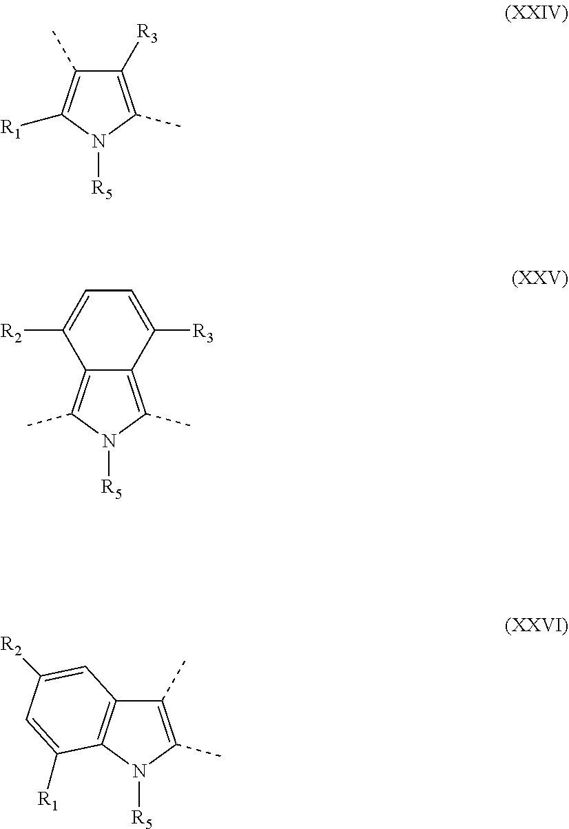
C1([R3])=C(C)N([R5])C([R1])=C1C.C12=C(C)N([R5])C(C)=C1C([R2])=CC=C2[R3].C1(C)=C(C)N([R5])C2=C1C=C([R2])C=C2[R1]
